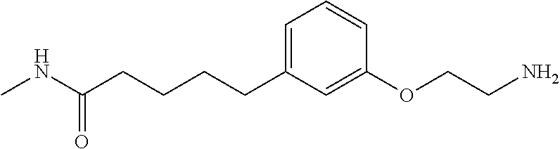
C(CCC1=CC=CC(OCCN)=C1)CC(NC)=O
